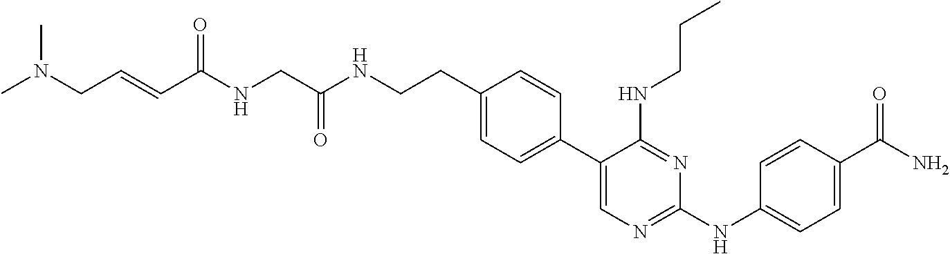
C1(C2=CN=C(NC3=CC=C(C(N)=O)C=C3)N=C2NCCC)=CC=C(CCNC(CNC(C=CCN(C)C)=O)=O)C=C1
